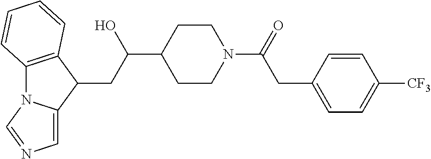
C12=C(C(CC(C3CCN(C(=O)CC4=CC=C([CF3])C=C4)CC3)O)C3=CN=CN13)C=CC=C2
